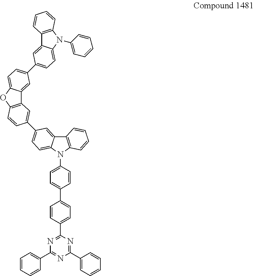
C1=CC(N2C3=C(C4=CC(C5=CC6=C(OC7=CC=C(C8=CC=C9C(=C8)C8=C(N9C9=CC=CC=C9)C=CC=C8)C=C67)C=C5)=CC=C24)C=CC=C3)=CC=C1C1=CC=C(C2=NC(C3=CC=CC=C3)=NC(C3=CC=CC=C3)=N2)C=C1
